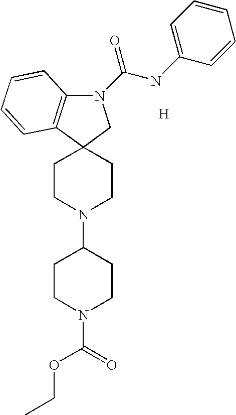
N1(C(NC2=CC=CC=C2)=O)C2=C(C3(C1)CCN(C1CCN(C(=O)OCC)CC1)CC3)C=CC=C2.[H]
